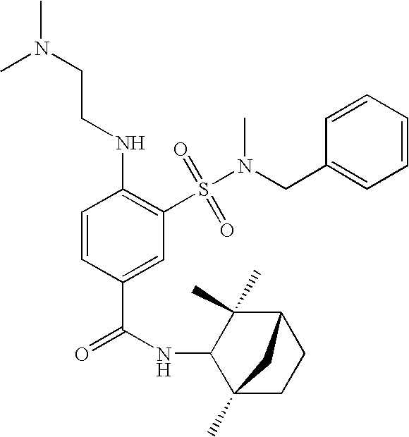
C1=CC(C(=O)NC2C3(C)CCC(C2(C)C)C3)=CC(S(N(CC2=CC=CC=C2)C)(=O)=O)=C1NCCN(C)C
